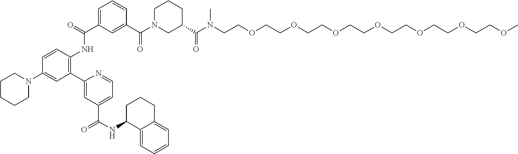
C1=C(C(NC2=C(C3=CC(C(=O)NC4C5=CC=CC=C5CCC4)=CC=N3)C=C(N3CCCCC3)C=C2)=O)C=C(C(=O)N2CC(C(N(CCOCCOCCOCCOCCOCCOCCOC)C)=O)CCC2)C=C1
